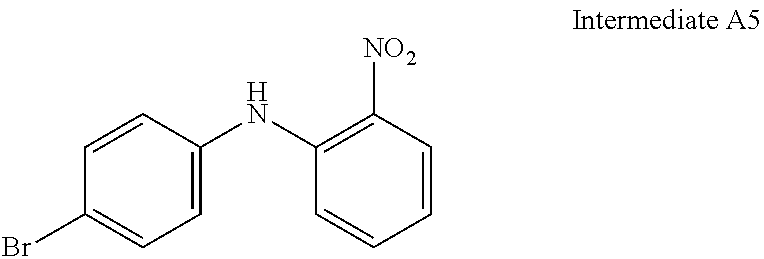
C1=CC(NC2=C([NO2])C=CC=C2)=CC=C1Br
